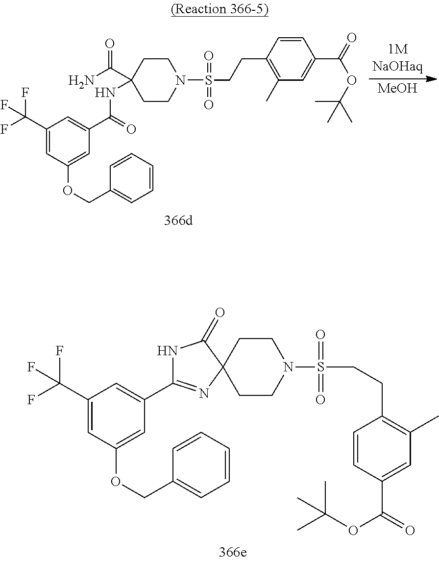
C1(C(N)=O)(NC(C2=CC(C(F)(F)F)=CC(OCC3=CC=CC=C3)=C2)=O)CCN(S(CCC2=C(C)C=C(C(=O)OC(C)(C)C)C=C2)(=O)=O)CC1.[MeOH].C1(C(F)(F)F)=CC(OCC2=CC=CC=C2)=CC(C2=NC3(C(=O)N2)CCN(S(CCC2=C(C)C=C(C(=O)OC(C)(C)C)C=C2)(=O)=O)CC3)=C1
